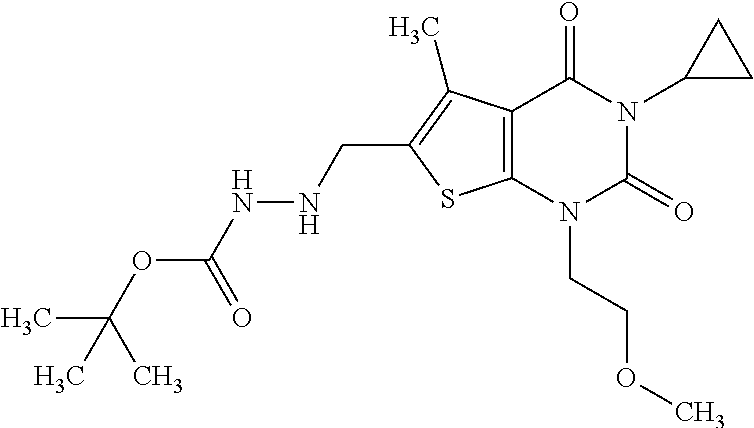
C12=C(N(CCOC)C(=O)N(C3CC3)C1=O)SC(CNNC(OC(C)(C)C)=O)=C2C
